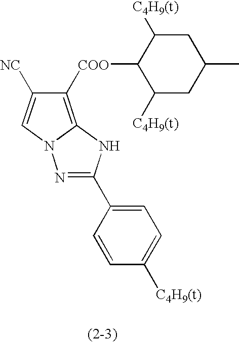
N1=C(C2=CC=C([C4H9(t)])C=C2)NC2=C([COO]C3C([C4H9(t)])CC(C)CC3[C4H9(t)])C([NC])=CN12
